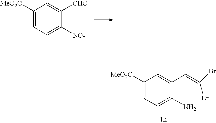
C1([MeO2C])=CC=C([NO2])C([CHO])=C1.C1([MeO2C])=CC=C(N)C(C=C(Br)Br)=C1
